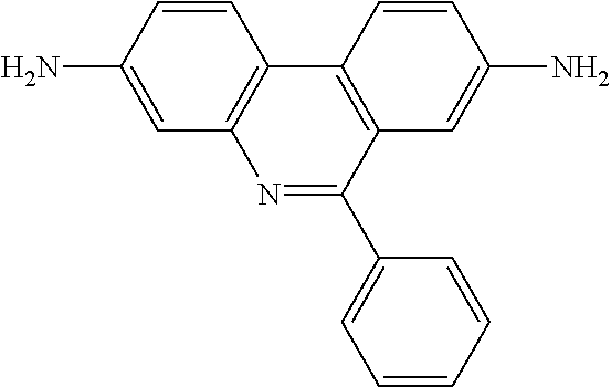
C1(N)=CC2=C(C=C1)C1=C(C(C3=CC=CC=C3)=N2)C=C(N)C=C1
